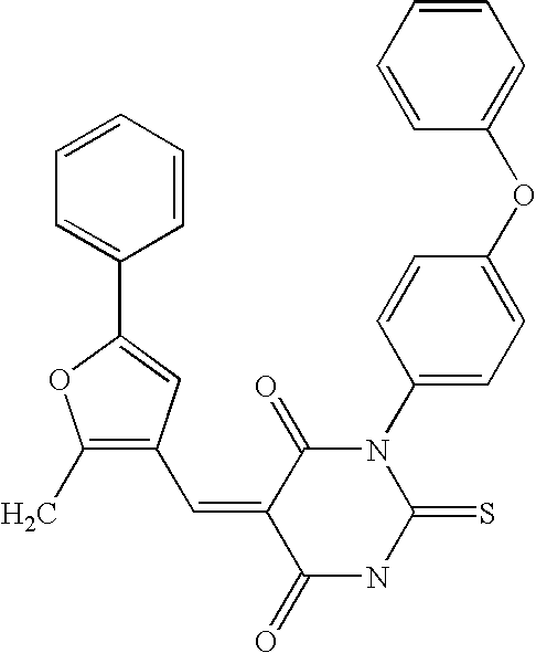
C1=CC=CC(OC2=CC=C(N3C(=O)C(=CC4=C(C)OC(C5=CC=CC=C5)=C4)C(=O)NC3=S)C=C2)=C1
